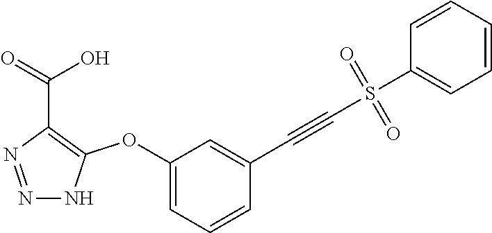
C1(OC2=C(C(=O)O)N=NN2)=CC=CC(C#CS(C2=CC=CC=C2)(=O)=O)=C1
